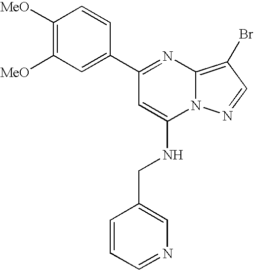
N(CC1=CN=CC=C1)C1=CC(C2=CC([MeO])=C([MeO])C=C2)=NC2=C(Br)C=NN12
